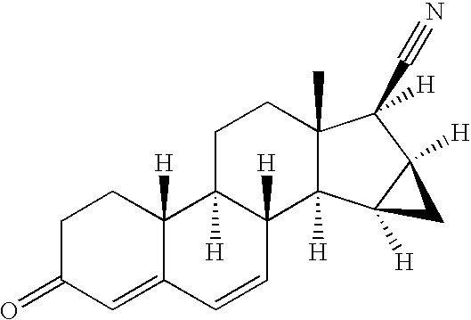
C1=C2C([H])(CCC1=O)C1([H])C([H])(C=C2)C2([H])C(C)(CC1)C(C#N)([H])C1([H])C2([H])C1
